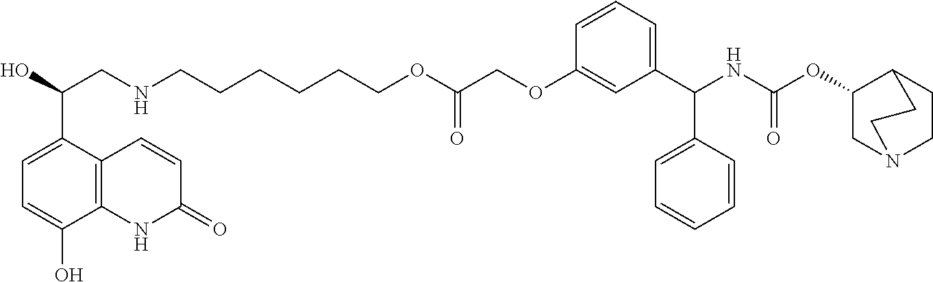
C(CCCCCOC(=O)COC1=CC(C(C2=CC=CC=C2)NC(=O)OC2CN3CCC2CC3)=CC=C1)NCC(C1=CC=C(O)C2=C1C=CC(=O)N2)O
